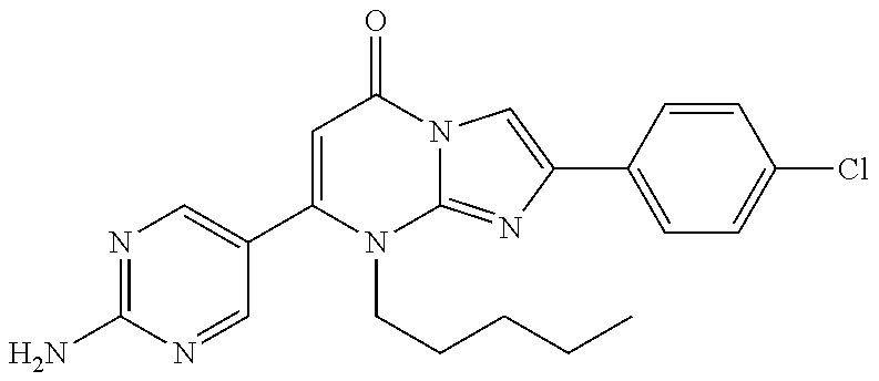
C1(N)=NC=C(C2=CC(=O)N3C(=NC(C4=CC=C(Cl)C=C4)=C3)N2CCCCC)C=N1
